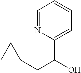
C1=NC(C(O)CC2CC2)=CC=C1
